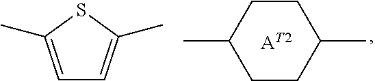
C1=C(C)SC(C)=C1.C1CC(C)CCC1C
